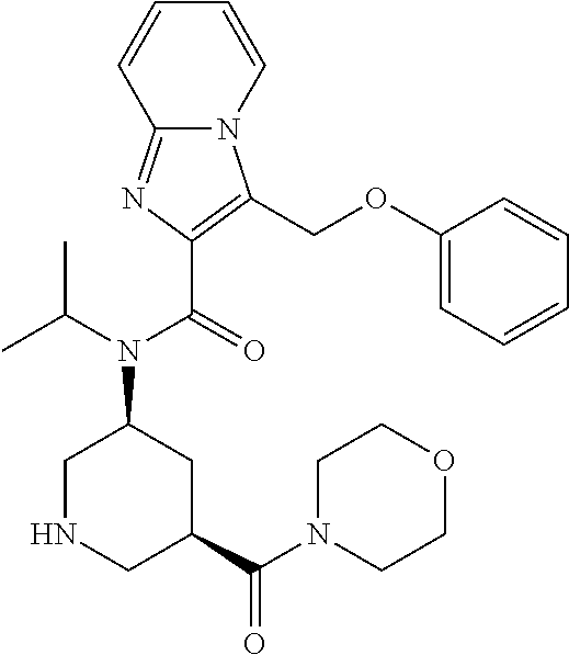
C12=NC(C(=O)N(C(C)C)C3CC(C(N4CCOCC4)=O)CNC3)=C(COC3=CC=CC=C3)N1C=CC=C2
